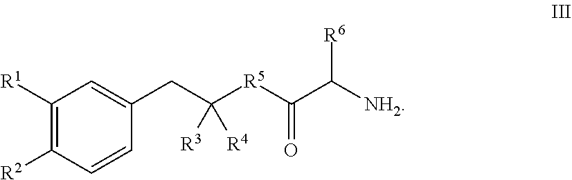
C1([R1])=C([R2])C=CC(CC([R5]C(C([NH2])[R6])=O)([R3])[R4])=C1
